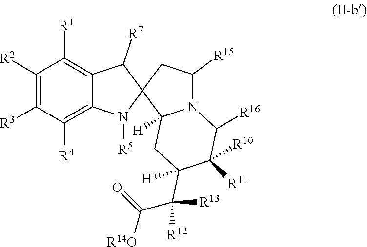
C1([R2])=C([R3])C([R4])=C2C(=C1[R1])C([R7])C1(N2[R5])C2([H])N(C([R15])C1)C([R16])C([R10])([R11])C(C([R13])([R12])C(=O)[R14O])([H])C2
